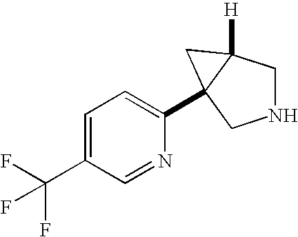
N1CC2([H])C(C3=CC=C(C(F)(F)F)C=N3)(C1)C2
